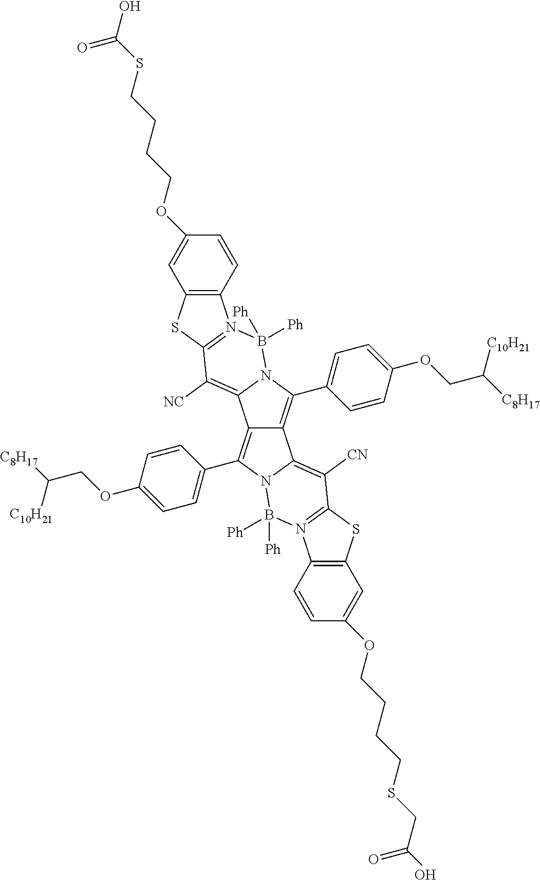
C12=C(C3=CC=C(OCC([C8H17])[C10H21])C=C3)N3C(=C([CN])C4=N(B3([Ph])[Ph])C3=C(S4)C=C(OCCCCSCC(O)=O)C=C3)C1=C(C1=CC=C(OCC([C8H17])[C10H21])C=C1)N1C2=C([NC])C2=N(B1([Ph])[Ph])C1=C(S2)C=C(OCCCCSC(O)=O)C=C1
